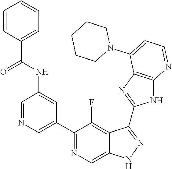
C1=NC=C(C2=NC=C3C(=C2F)C(C2=NC4=C(N2)N=CC=C4N2CCCCC2)=NN3)C=C1NC(C1=CC=CC=C1)=O
